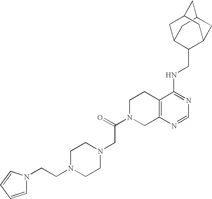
C12=C(N=CN=C1NCC1C3CC4CC(C3)CC1C4)CN(C(CN1CCN(CCN3C=CC=C3)CC1)=O)CC2
